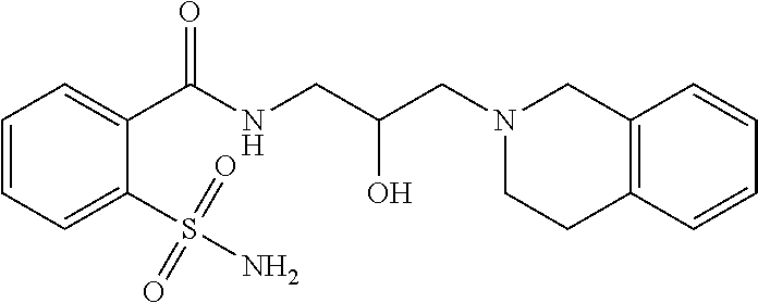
C1=CC=C(S(N)(=O)=O)C(C(NCC(CN2CCC3=C(C2)C=CC=C3)O)=O)=C1
